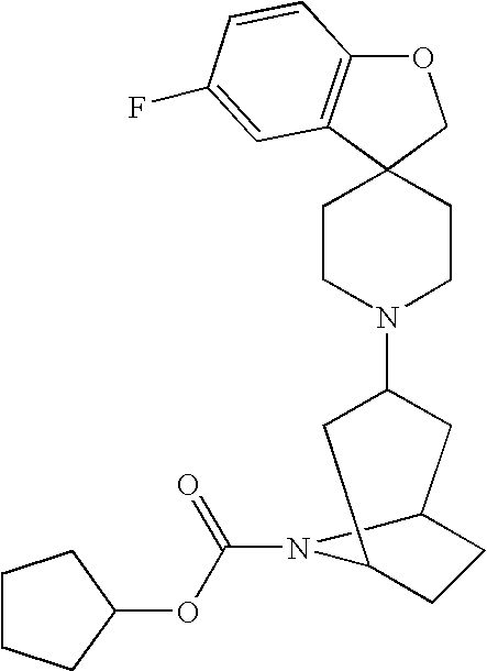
O1C2=C(C3(C1)CCN(C1CC4CCC(C1)N4C(=O)OC1CCCC1)CC3)C=C(F)C=C2
